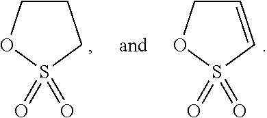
C1COS(=O)(=O)C1.C1=CS(=O)(=O)OC1
